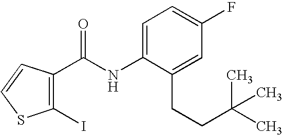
C1=C(NC(C2=C(I)SC=C2)=O)C(CCC(C)(C)C)=CC(F)=C1
